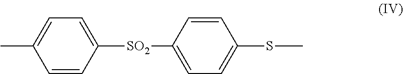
C1=C(C)C=CC([SO2]C2=CC=C(SC)C=C2)=C1
